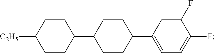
C1CC(C2CCC(C3=CC=C(F)C(F)=C3)CC2)CCC1[C2H5]
